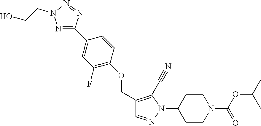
C1CN(C(OC(C)C)=O)CCC1N1N=CC(COC2=C(F)C=C(C3=NN(CCO)N=N3)C=C2)=C1C#N
